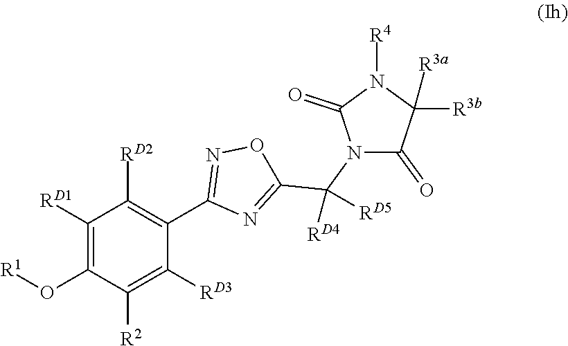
O(C1=C([RD1])C([RD2])=C(C2=NOC(C(N3C(=O)C([R3a])([R3b])N([R4])C3=O)([RD4])[RD5])=N2)C([RD3])=C1[R2])[R1]
